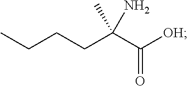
C(C([OH])=O)(CCCC)(C)N
